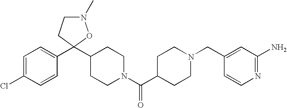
C1=C(Cl)C=CC(C2(C3CCN(C(C4CCN(CC5=CC(N)=NC=C5)CC4)=O)CC3)ON(C)CC2)=C1
